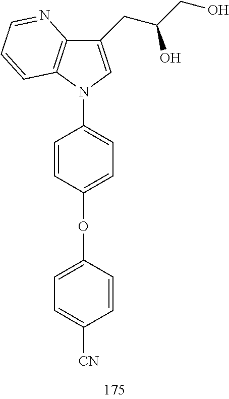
C1=CC(OC2=CC=C([CN])C=C2)=CC=C1N1C2=C(C(CC(CO)O)=C1)N=CC=C2
